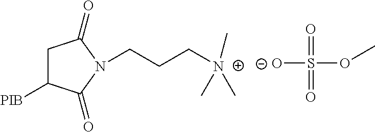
C1C([PIB])C(=O)N(CCC[N+](C)(C)C)C1=O.[O-]S(OC)(=O)=O
